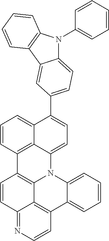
C1(C2=CC=C3N(C4=CC=CC=C4)C4=C(C3=C2)C=CC=C4)=CC=C2C3=C(C4=C5N2C2=CC=CC=C2C2=C5C(=NC=C2)C=C4)C=CC=C13
